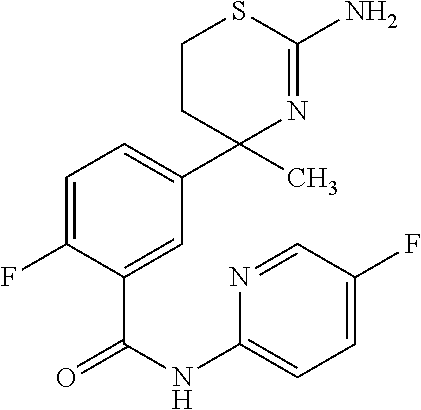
C1=C(F)C(C(NC2=CC=C(F)C=N2)=O)=CC(C2(C)N=C(N)SCC2)=C1
